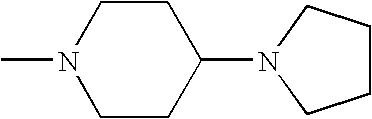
C1CCN(C2CCN(C)CC2)C1
